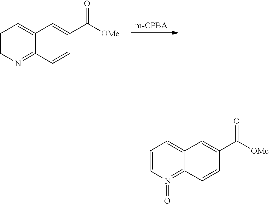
[m-CPBA].C1=CN=C2C(=C1)C=C(C([OMe])=O)C=C2.C1=CN(=O)=C2C(=C1)C=C(C([OMe])=O)C=C2
